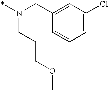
C1=C(CN(*)CCCOC)C=CC=C1Cl
